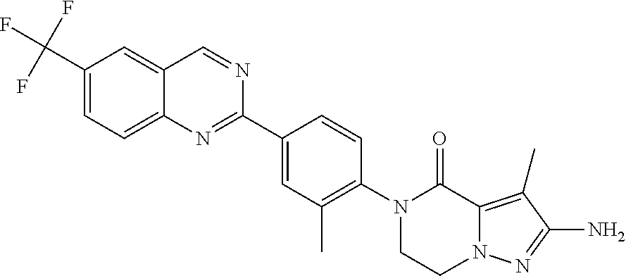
C12=C(C)C(N)=NN1CCN(C1=C(C)C=C(C3=NC4=CC=C(C(F)(F)F)C=C4C=N3)C=C1)C2=O
